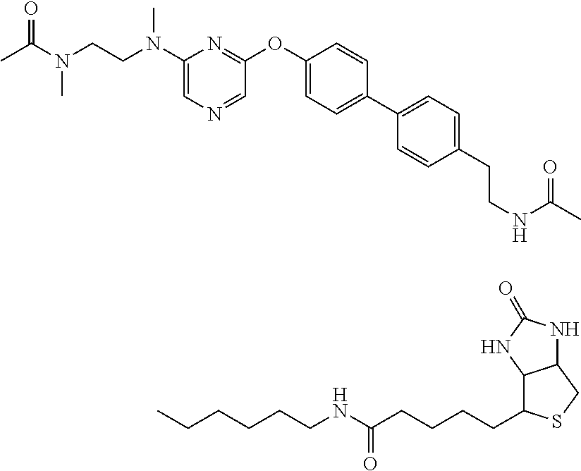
C1(N(CCN(C)C(=O)C)C)=CN=CC(OC2=CC=C(C3=CC=C(CCNC(C)=O)C=C3)C=C2)=N1.CCCCCCNC(CCCCC1C2C(CS1)NC(=O)N2)=O
